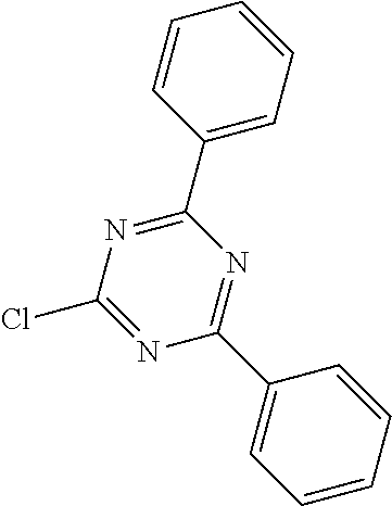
C1(C2=CC=CC=C2)=NC(Cl)=NC(C2=CC=CC=C2)=N1
